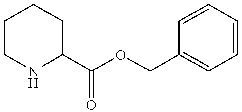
C1CNC(C(OCC2=CC=CC=C2)=O)CC1
